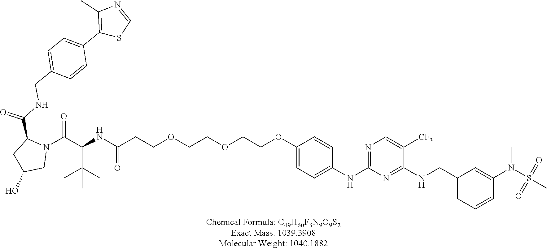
C1(NC2=NC=C([CF3])C(NCC3=CC=CC(N(S(C)(=O)=O)C)=C3)=N2)=CC=C(OCCOCCOCCC(NC(C(N2C(C(NCC3=CC=C(C4=C(C)N=CS4)C=C3)=O)CC(O)C2)=O)C(C)(C)C)=O)C=C1
